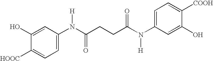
C1([HOOC])=CC=C(N(C(CCC(N(C2=CC=C([COOH])C(O)=C2)[H])=O)=O)[H])C=C1O
